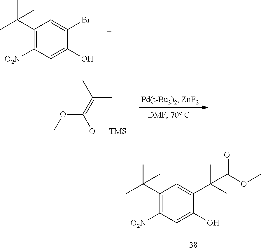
C1(C(C)(C)C)=C([O2N])C=C(O)C(Br)=C1.C(C)(=C(O[TMS])OC)C.C1(C(C)(C)C)=C([O2N])C=C(O)C(C(C)(C)C(OC)=O)=C1
